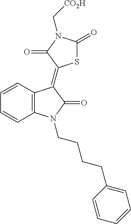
C12=C(C=CC=C1)C(=C1SC(=O)N(C[CO2H])C1=O)C(=O)N2CCCCC1=CC=CC=C1
